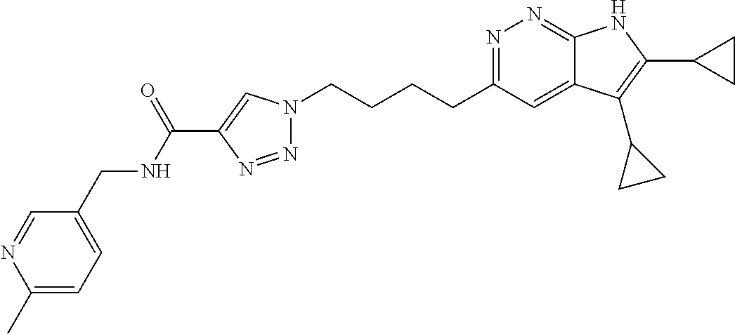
N1=C(CCCCN2N=NC(C(NCC3=CC=C(C)N=C3)=O)=C2)C=C2C(=N1)NC(C1CC1)=C2C1CC1
